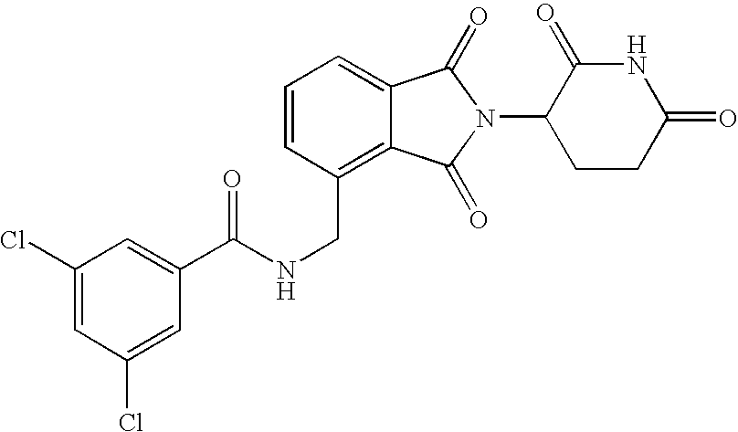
N(CC1=C2C(=CC=C1)C(=O)N(C1CCC(=O)NC1=O)C2=O)C(=O)C1=CC(Cl)=CC(Cl)=C1
